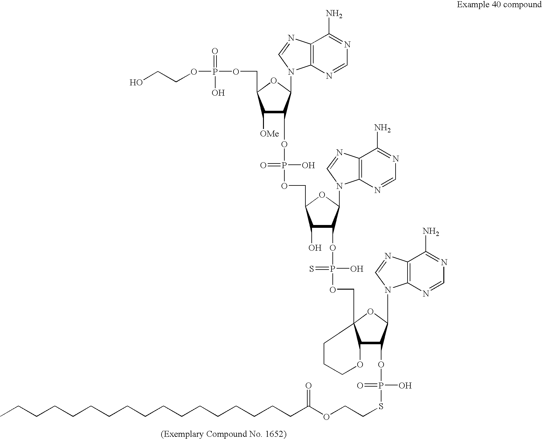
OCCOP(OCC1C([OMe])C(OP(O)(=O)OCC2C(O)C(OP(O)(=S)OCC34C(C(OP(SCCOC(CCCCCCCCCCCCCCCCC)=O)(O)=O)C(N5C6=C(N=C5)C(N)=NC=N6)O3)OCCC4)C(N3C4=C(N=C3)C(N)=NC=N4)O2)C(N2C3=C(N=C2)C(N)=NC=N3)O1)(=O)O
